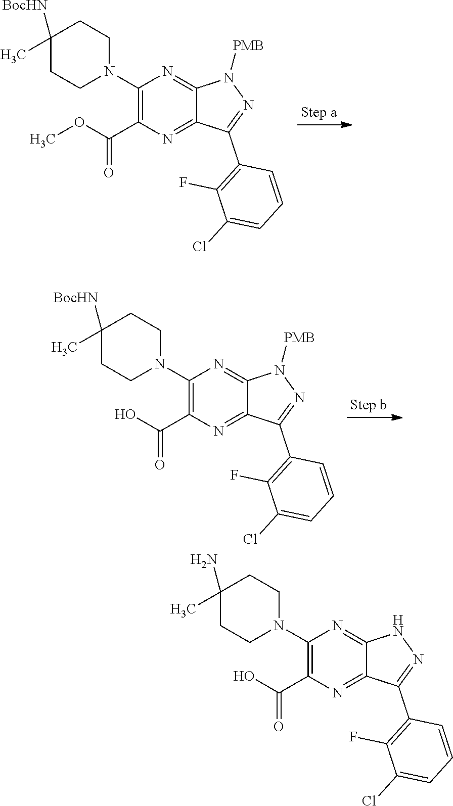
C1(N2CCC(C)([BocHN])CC2)=C(C(O)=O)N=C2C(=N1)N([PMB])N=C2C1=C(F)C(Cl)=CC=C1.C1(N2CCC(C)([BocHN])CC2)=C(C(OC)=O)N=C2C(=N1)N([PMB])N=C2C1=C(F)C(Cl)=CC=C1.C1(N2CCC(C)(N)CC2)=C(C(O)=O)N=C2C(=N1)NN=C2C1=C(F)C(Cl)=CC=C1
